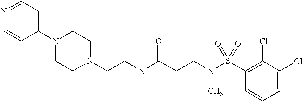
N1=CC=C(N2CCN(CCNC(CCN(S(C3=C(Cl)C(Cl)=CC=C3)(=O)=O)C)=O)CC2)C=C1
